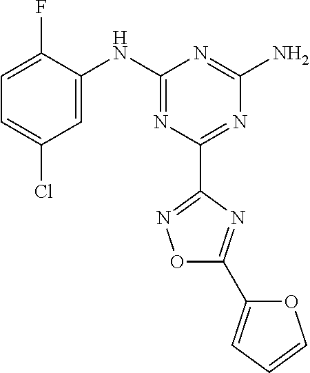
C1=C(F)C(NC2=NC(C3=NOC(C4=CC=CO4)=N3)=NC(N)=N2)=CC(Cl)=C1
